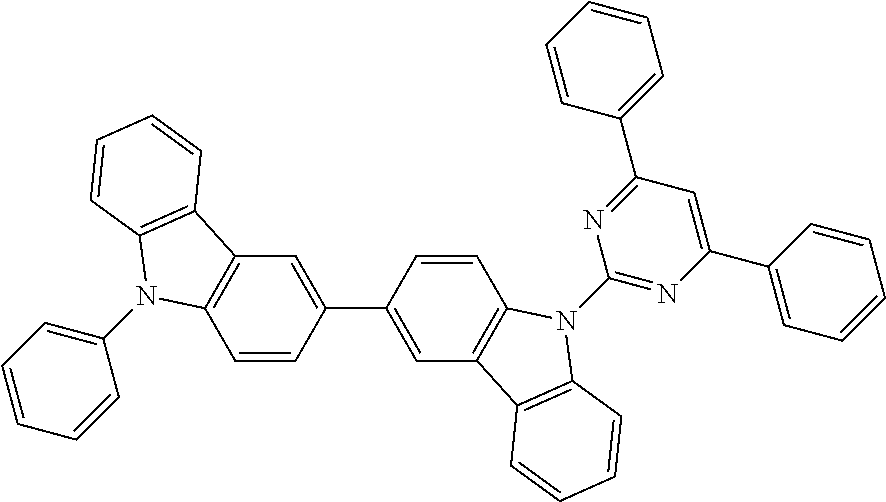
N1=C(C2=CC=CC=C2)C=C(C2=CC=CC=C2)N=C1N1C2=C(C=C(C3=CC4=C(C=C3)N(C3=CC=CC=C3)C3=C4C=CC=C3)C=C2)C2=C1C=CC=C2
